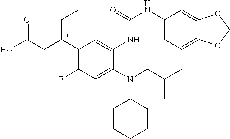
OC(CC(C1=C(F)C=C(N(CC(C)C)C2CCCCC2)C(NC(NC2=CC=C3C(=C2)OCO3)=O)=C1)CC)=O
